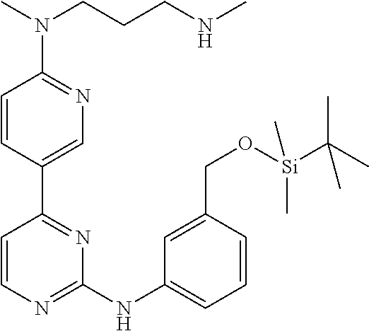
C1(N(C)CCCNC)=NC=C(C2=NC(NC3=CC=CC(CO[Si](C(C)(C)C)(C)C)=C3)=NC=C2)C=C1
